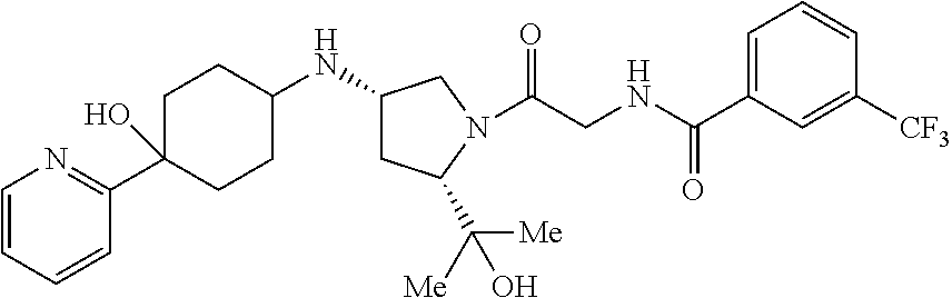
C1=CC=CC(C2(O)CCC(NC3CC(C([Me])([Me])O)N(C(CNC(C4=CC=CC([CF3])=C4)=O)=O)C3)CC2)=N1
